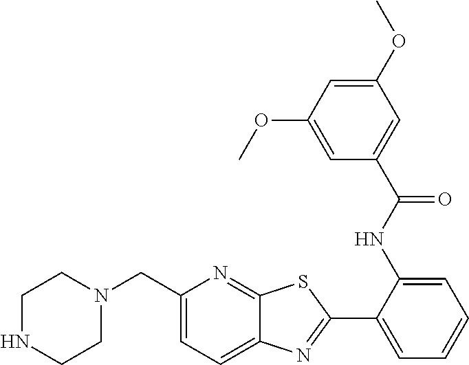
C1(CN2CCNCC2)=CC=C2C(=N1)SC(C1=CC=CC=C1NC(C1=CC(OC)=CC(OC)=C1)=O)=N2
